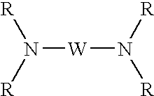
N([W]N([R])[R])([R])[R]
